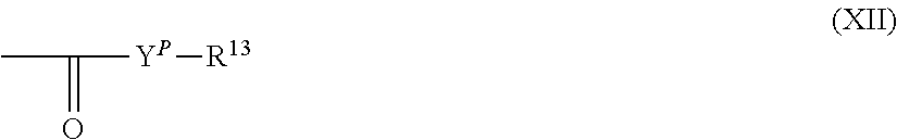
CC(=O)[YP][R13]
